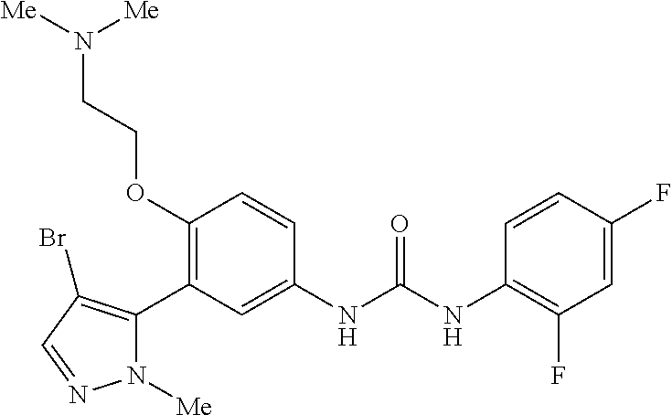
C1(OCCN([Me])[Me])=C(C2=C(Br)C=NN2[Me])C=C(NC(=O)NC2=C(F)C=C(F)C=C2)C=C1
